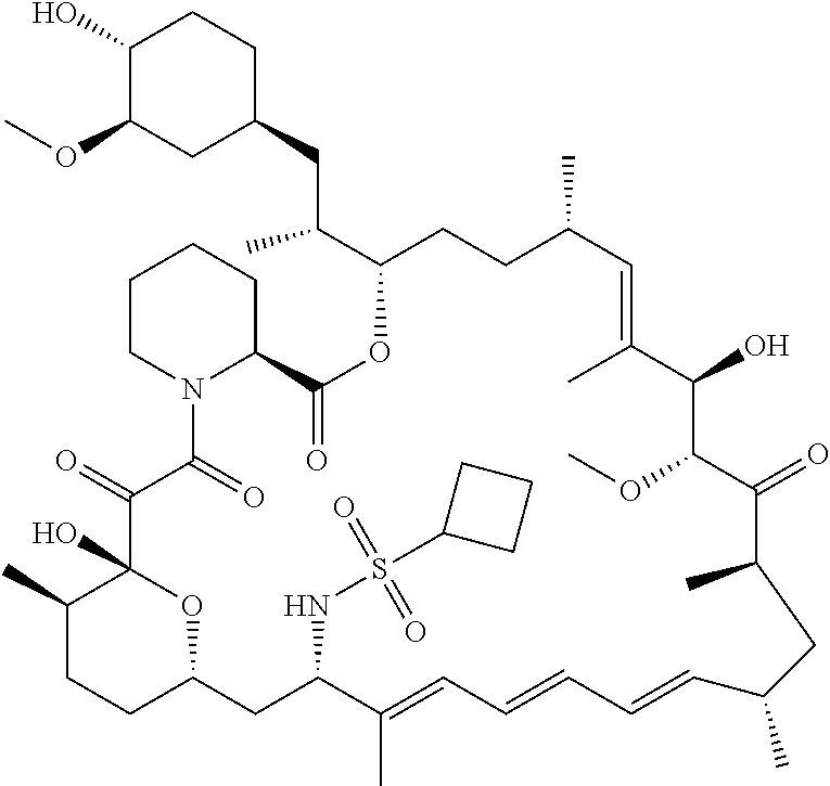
C1(C)CCC2OC1(O)C(=O)C(=O)N1C(CCCC1)C(=O)OC(C(CC1CCC(O)C(OC)C1)C)CCC(C)C=C(C)C(O)C(OC)C(=O)C(C)CC(C)C=CC=CC=C(C)C(NS(C1CCC1)(=O)=O)C2
